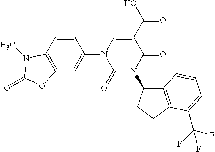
C12=C(C=CC(N3C(=O)N(C4C5=C(CC4)C(C(F)(F)F)=CC=C5)C(=O)C(C(O)=O)=C3)=C1)N(C)C(=O)O2
